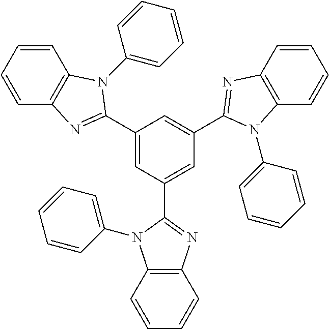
C1(C2=NC3=C(C=CC=C3)N2C2=CC=CC=C2)=CC(C2=NC3=C(N2C2=CC=CC=C2)C=CC=C3)=CC(C2=NC3=C(C=CC=C3)N2C2=CC=CC=C2)=C1
